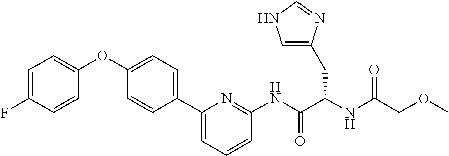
FC1=CC=C(OC2=CC=C(C3=CC=CC(NC(C(NC(=O)COC)CC4=CNC=N4)=O)=N3)C=C2)C=C1
